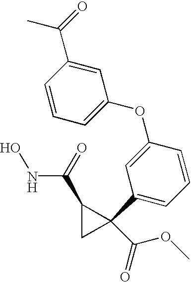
ONC(C1CC1(C(OC)=O)C1=CC=CC(OC2=CC=CC(C(=O)C)=C2)=C1)=O
